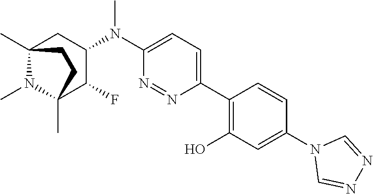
C1(C2=C(O)C=C(N3C=NN=C3)C=C2)=CC=C(N(C2CC3(C)N(C)C(C)(C2F)CC3)C)N=N1
